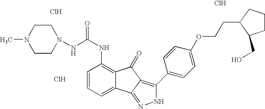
C1=CC=C2C(=C1NC(=O)NN1CCN(C)CC1)C(=O)C1=C(C3=CC=C(OCCC4C(CO)CCC4)C=C3)NN=C21.Cl.Cl.Cl
